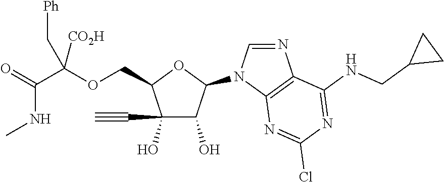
C(C1C(O)(C#C)C(O)C(N2C=NC3=C2N=C(Cl)N=C3NCC2CC2)O1)OC(C(NC)=O)([CO2H])C[Ph]
